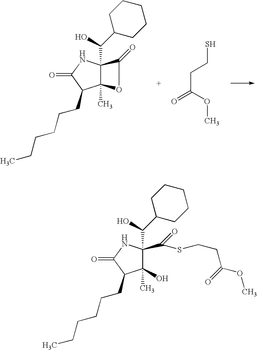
C12(C)C(C(O)C3CCCCC3)(NC(=O)C1CCCCCC)C(=O)O2.SCCC(=O)OC.C1(O)(C)C(C(O)C2CCCCC2)(C(=O)SCCC(=O)OC)NC(=O)C1CCCCCC
